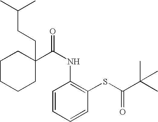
C1CCCC(C(NC2=C(SC(C(C)(C)C)=O)C=CC=C2)=O)(CCC(C)C)C1
